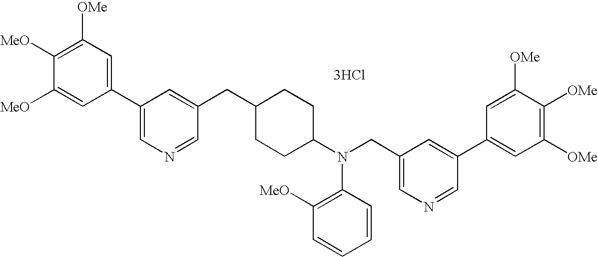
C1=C([MeO])C([MeO])=C([OMe])C=C1C1=CN=CC(CC2CCC(N(CC3=CN=CC(C4=CC([OMe])=C([OMe])C([OMe])=C4)=C3)C3=C([MeO])C=CC=C3)CC2)=C1.[3HCl]
